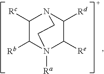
C1([Rc])C([Rb])N2([Ra])C([Re])C([Rd])N1CC2
